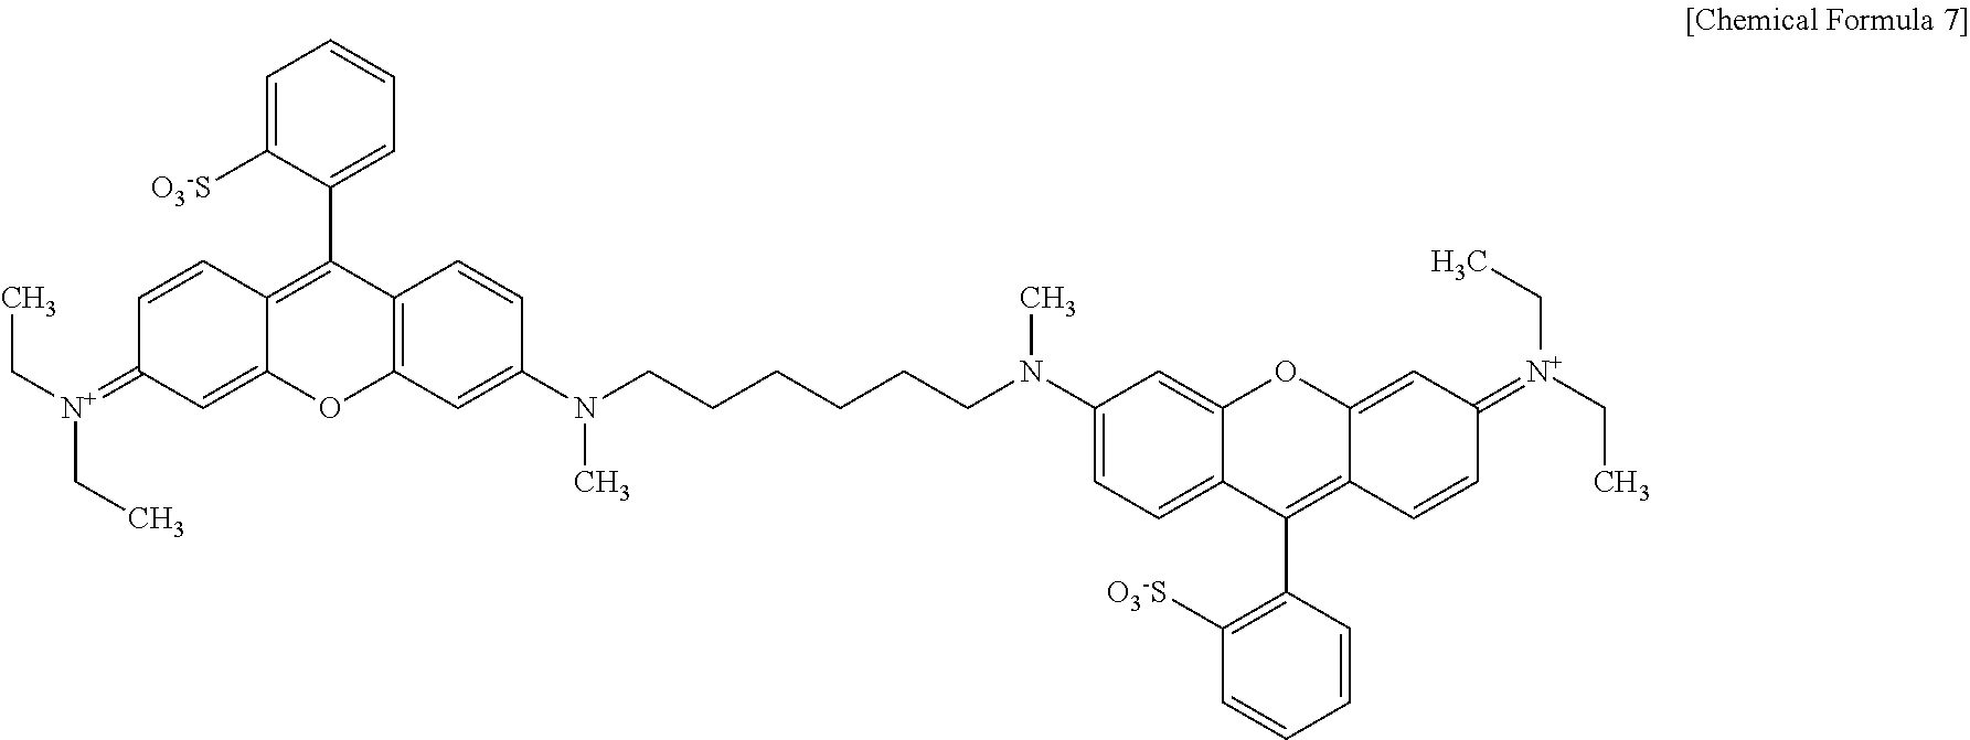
C1=C([O3-S])C(C2=C3C(=CC(=[N+](CC)CC)C=C3)OC3=C2C=CC(N(CCCCCCN(C)C2=CC=C4C(C5=C([O3-S])C=CC=C5)=C5C(=CC(=[N+](CC)CC)C=C5)OC4=C2)C)=C3)=CC=C1
